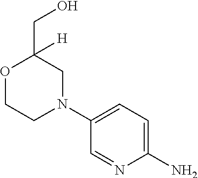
C1=NC(N)=CC=C1N1CC(CO)([H])OCC1
